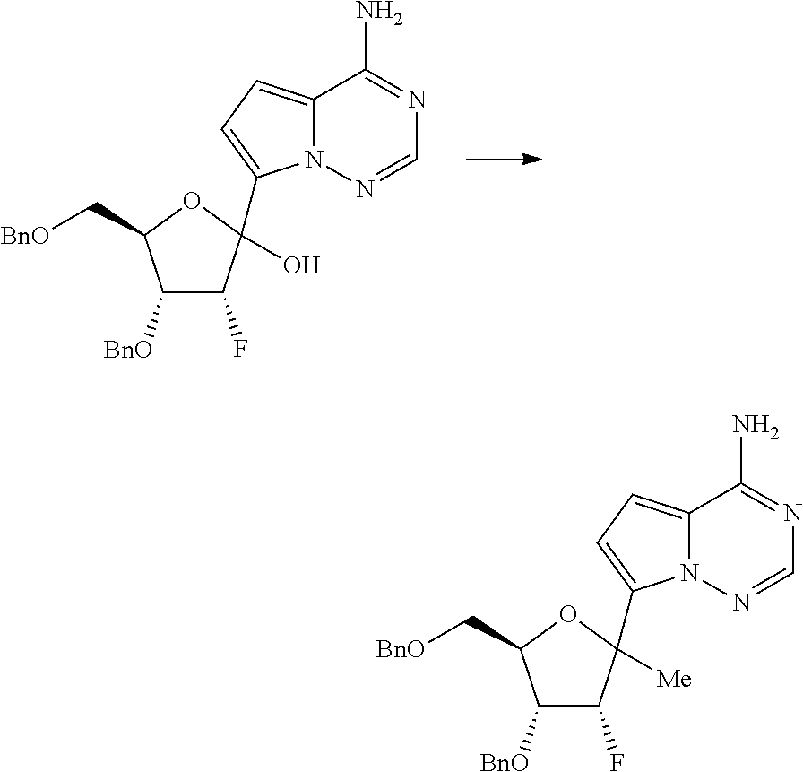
C1([BnO])C(F)C([Me])(C2=CC=C3N2N=CN=C3N)OC1C[BnO].C1([BnO])C(F)C(O)(C2=CC=C3N2N=CN=C3N)OC1C[BnO]
